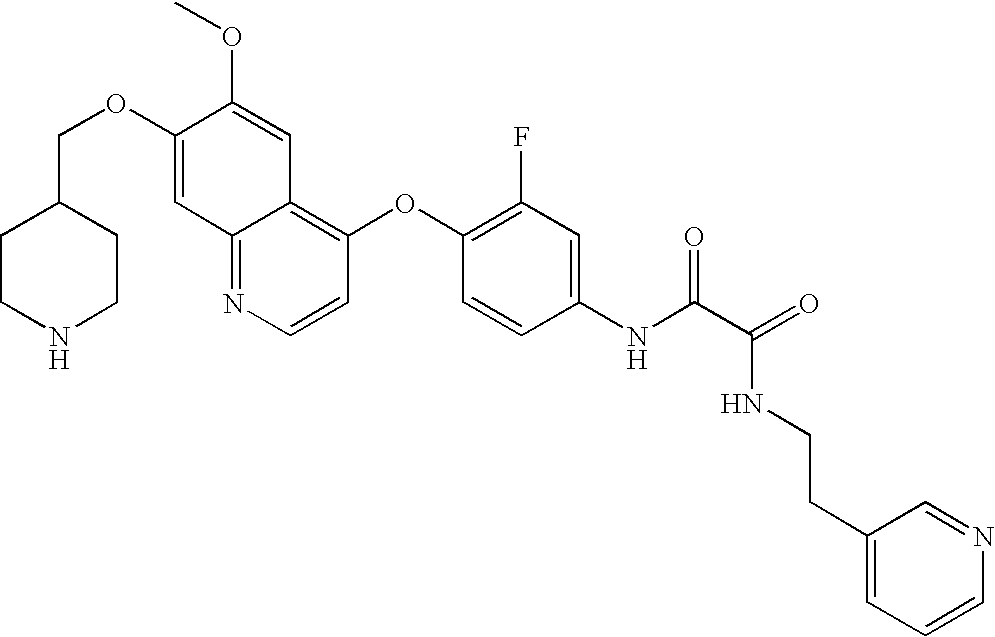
C12=NC=CC(OC3=C(F)C=C(NC(C(=O)NCCC4=CC=CN=C4)=O)C=C3)=C1C=C(OC)C(OCC1CCNCC1)=C2
